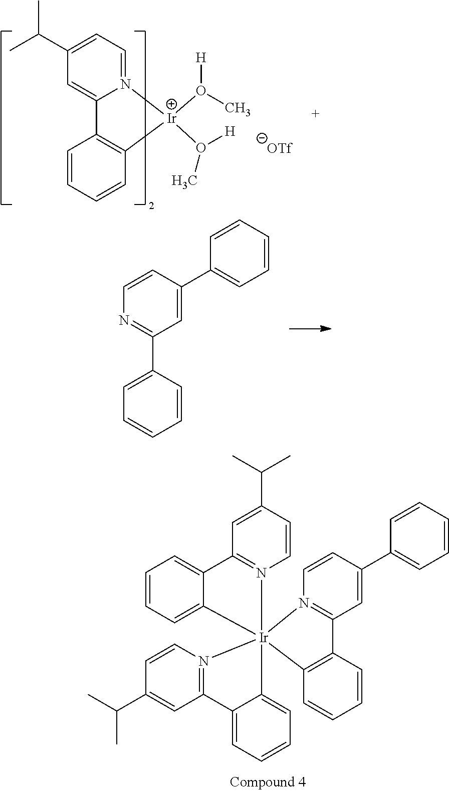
C1=N2C(=CC(C(C)C)=C1)C1=C(C=CC=C1)[Ir]2(O(C)[H])O([H])C.C1=CC(C2=CC=CC=C2)=CC(C2=CC=CC=C2)=N1.C1=CC=C(C2=CC3=N(C=C2)[Ir]24(C5=C3C=CC=C5)(N3=C(C=C(C(C)C)C=C3)C3=CC=CC=C23)C2=CC=CC=C2C2=N4C=CC(C(C)C)=C2)C=C1
